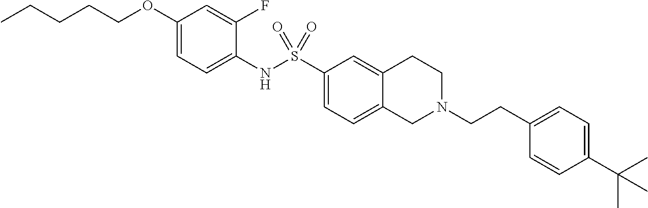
C1(NS(C2=CC=C3C(=C2)CCN(CCC2=CC=C(C(C)(C)C)C=C2)C3)(=O)=O)=CC=C(OCCCCC)C=C1F
